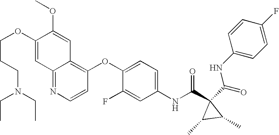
O(C1=CC2=NC=CC(OC3=CC=C(NC(C4(C(=O)NC5=CC=C(F)C=C5)C(C)C4C)=O)C=C3F)=C2C=C1OC)CCCN(CC)CC
